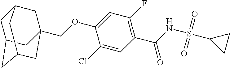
C(OC1=CC(F)=C(C(=O)NS(=O)(=O)C2CC2)C=C1Cl)C12CC3CC(CC(C1)C3)C2
